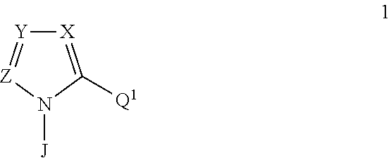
[X]1=C([Q1])N([J])[Z]=[Y]1
